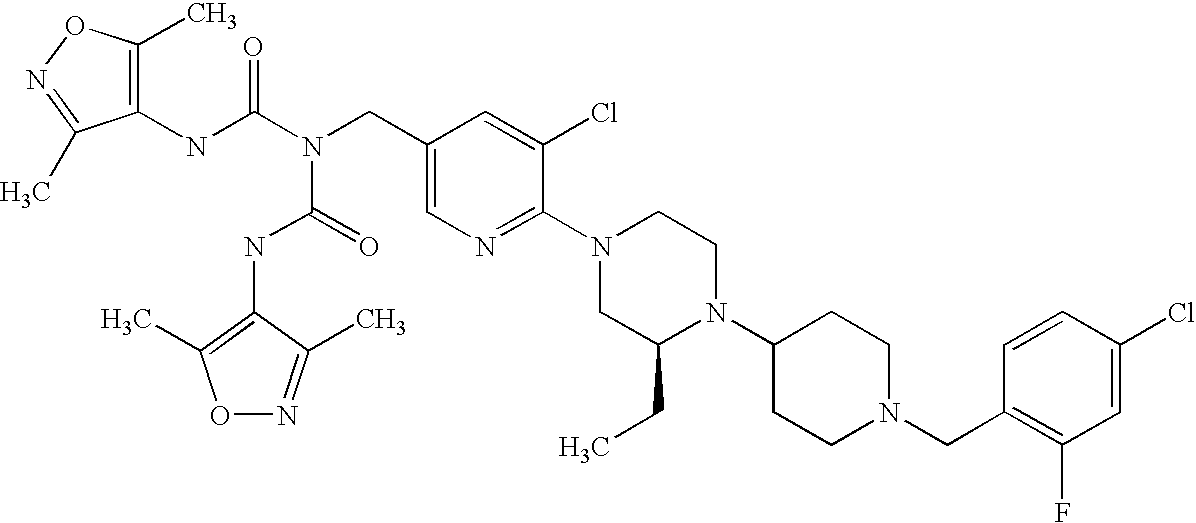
C1(Cl)=CC(F)=C(CN2CCC(N3C(CC)CN(C4=NC=C(CN(C(NC5=C(C)ON=C5C)=O)C(=O)NC5=C(C)ON=C5C)C=C4Cl)CC3)CC2)C=C1
